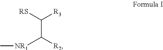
[RS]C([R3])C([NR1]C)[R2]
